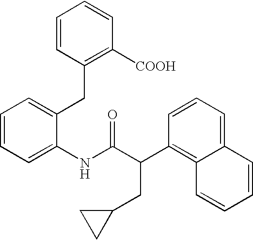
C1=CC=C(NC(C(C2=C3C(=CC=C2)C=CC=C3)CC2CC2)=O)C(CC2=C([COOH])C=CC=C2)=C1
